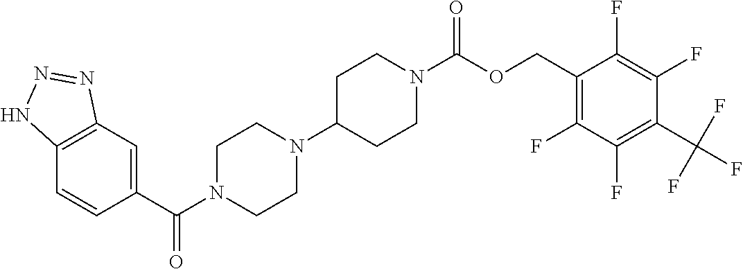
C12=C(C=C(C(=O)N3CCN(C4CCN(C(=O)OCC5=C(F)C(F)=C(C(F)(F)F)C(F)=C5F)CC4)CC3)C=C1)N=NN2
